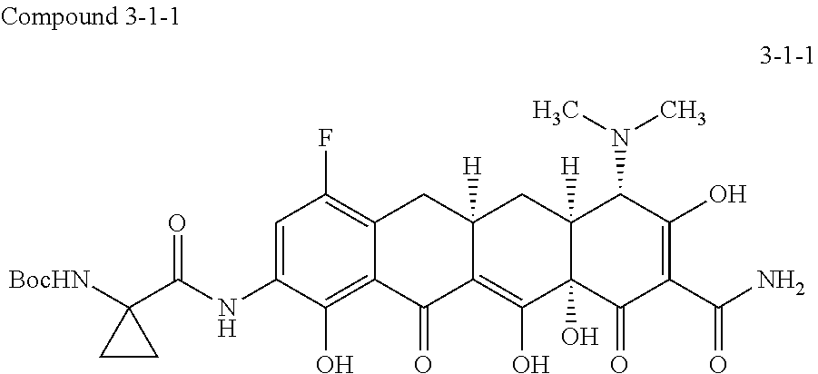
C1=C(NC(C2([BocHN])CC2)=O)C(O)=C2C(=C1F)CC1([H])C(=C(O)C3(O)C([H])(C1)C(N(C)C)C(O)=C(C(N)=O)C3=O)C2=O
